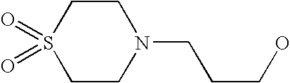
C1S(=O)(=O)CCN(CCCO)C1
